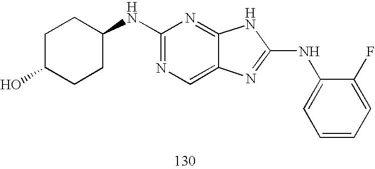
C1C(O)CCC(NC2=NC=C3C(=N2)NC(NC2=CC=CC=C2F)=N3)C1
